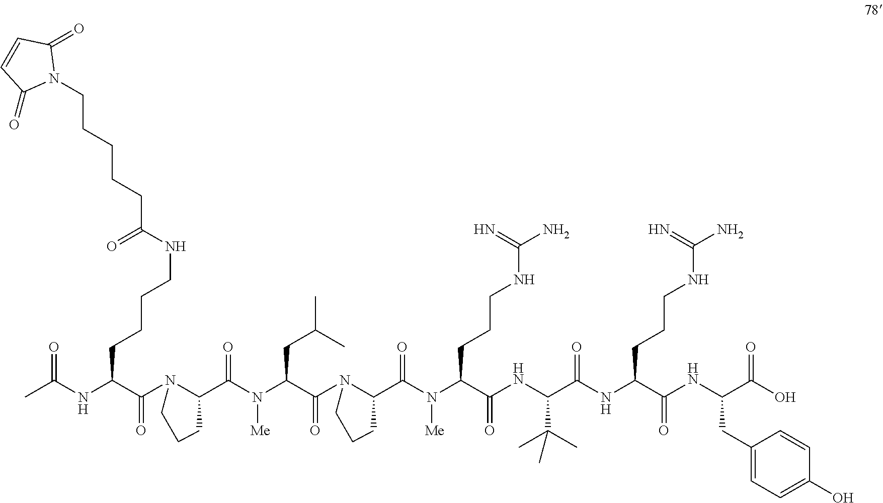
CC(NC(C(N1CCCC1C(N(C(C(=O)N1CCCC1C(N(C(C(NC(C(NC(C(NC(C(O)=O)CC1=CC=C(O)C=C1)=O)CCCNC(N)=N)=O)C(C)(C)C)=O)CCCNC(N)=N)[Me])=O)CC(C)C)[Me])=O)=O)CCCCNC(CCCCCN1C(=O)C=CC1=O)=O)=O
